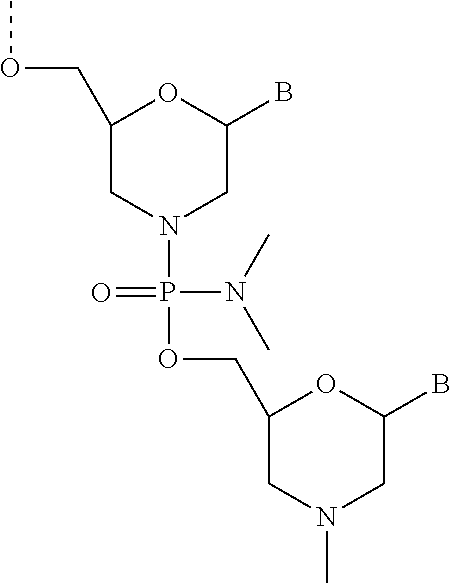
C1(COC)CN(P(N(C)C)(=O)OCC2CN(C)CC(B)O2)CC(B)O1
